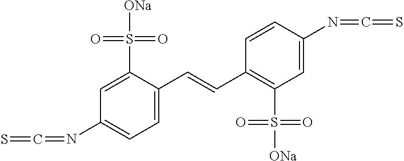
C1=C(S([ONa])(=O)=O)C(C=CC2=C(S([ONa])(=O)=O)C=C(N=C=S)C=C2)=CC=C1N=C=S
